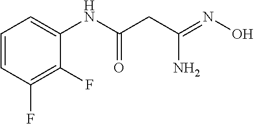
C1=CC(F)=C(F)C(NC(CC(=NO)N)=O)=C1
